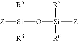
[Z][Si](O[Si]([R5])([R6])[Z])([R5])[R6]
